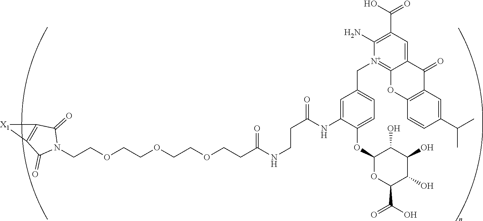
C(COCCOCCOCCC(NCCC(=O)NC1=CC(C[N+]2=C3C(=CC(C(O)=O)=C2N)C(=O)C2=C(O3)C=CC(C(C)C)=C2)=CC=C1OC1OC(C(O)=O)C(O)C(O)C1O)=O)N1C(=O)C2=C(C1=O)[X1]2
